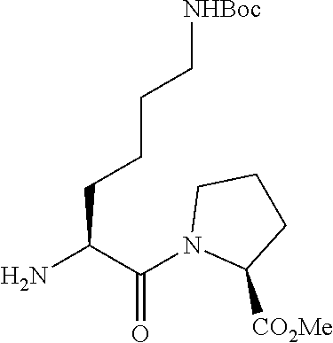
C(CCC[NHBoc])C(C(N1C([CO2Me])CCC1)=O)N
